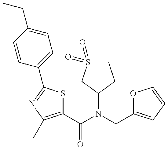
C1(C(=O)N(CC2=CC=CO2)C2CS(=O)(=O)CC2)=C(C)N=C(C2=CC=C(CC)C=C2)S1
